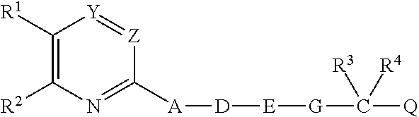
C1([R1])=C([R2])N=C([A][D][E][G]C([R3])([R4])[Q])[Z]=[Y]1
